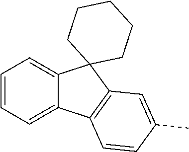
C1=CC=C2C(=C1)C1(C3=C2C=CC(C)=C3)CCCCC1
